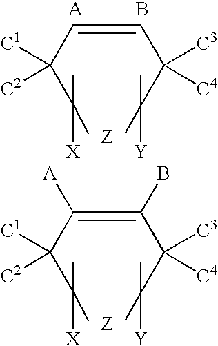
C(=CC(C(C)(C)[X])([C1])[C2])C(C(C)(C)[Y])([C3])[C4].B.C(=C(C(C(C)(C)[X])([C1])[C2])[A])(C(C(C)(C)[Y])([C3])[C4])B
